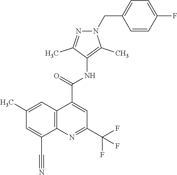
N1=C(C)C(NC(C2=CC(C(F)(F)F)=NC3=C2C=C(C)C=C3C#N)=O)=C(C)N1CC1=CC=C(F)C=C1
